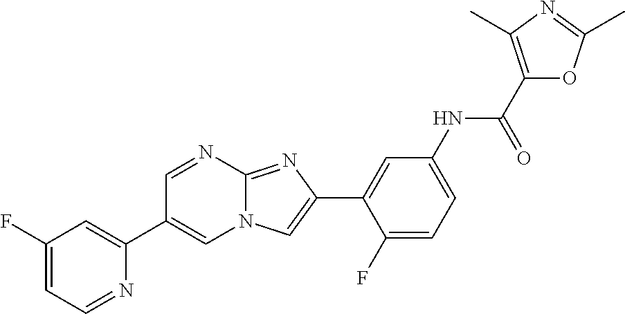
C1=NC2=NC(C3=CC(NC(C4=C(C)N=C(C)O4)=O)=CC=C3F)=CN2C=C1C1=CC(F)=CC=N1
